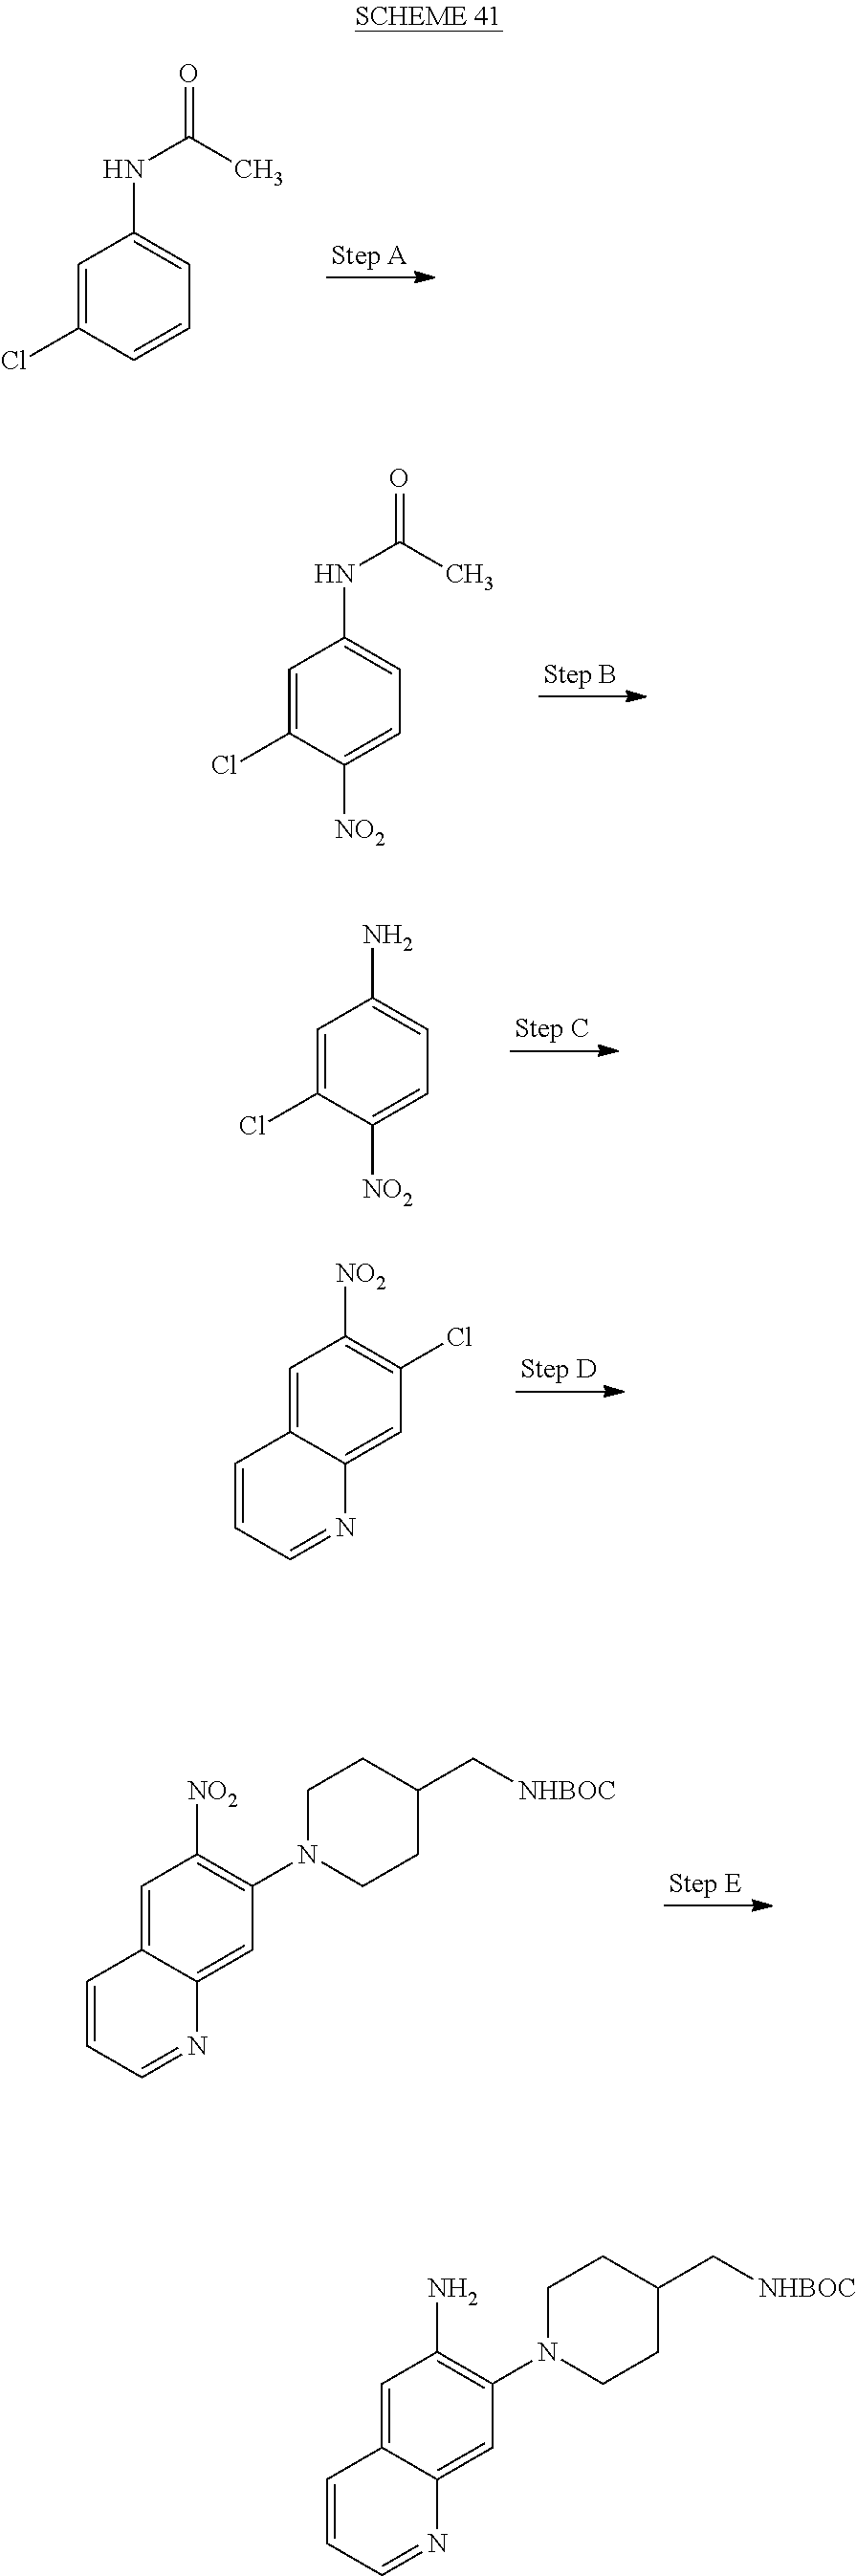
C1=C(Cl)C=CC=C1NC(C)=O.C1=C(Cl)C([NO2])=CC=C1NC(C)=O.C1=C(Cl)C([NO2])=CC=C1N.C1=C2C(=CC(Cl)=C1[NO2])N=CC=C2.C1=C2C(=CC(N3CCC(C[NHBOC])CC3)=C1[NO2])N=CC=C2.C1=C2C(=CC(N3CCC(C[NHBOC])CC3)=C1N)N=CC=C2
